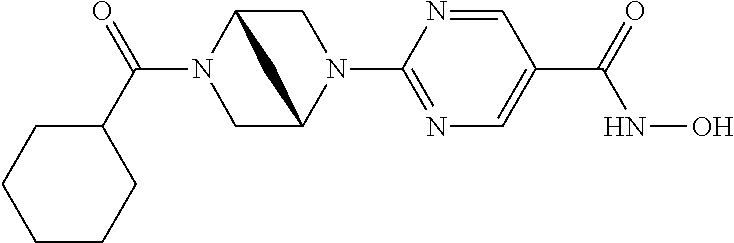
C(N1CC2N(C3=NC=C(C(NO)=O)C=N3)CC1C2)(C1CCCCC1)=O
